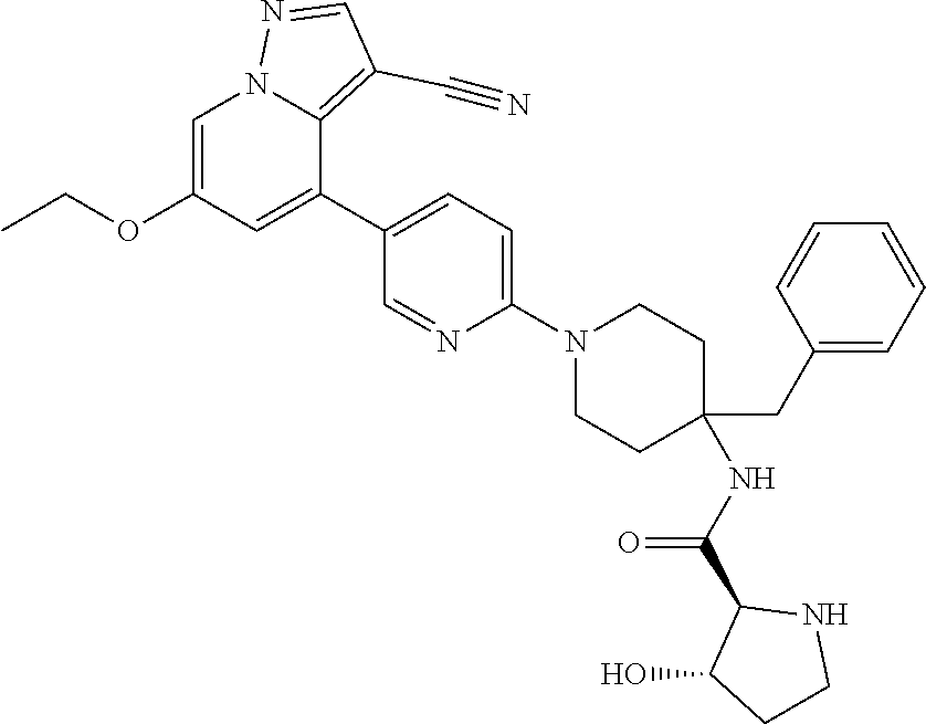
C1(N2CCC(CC3=CC=CC=C3)(NC(C3C(O)CCN3)=O)CC2)=CC=C(C2=CC(OCC)=CN3C2=C(C#N)C=N3)C=N1
